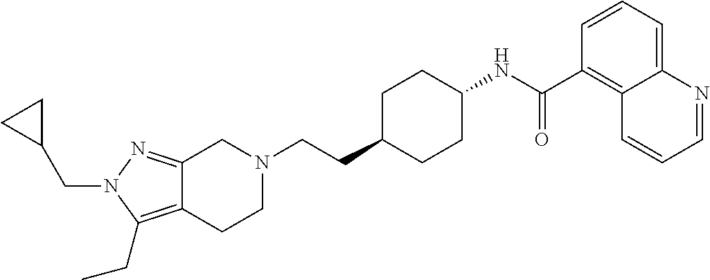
N1(CC2CC2)C(CC)=C2C(=N1)CN(CCC1CCC(NC(C3=C4C(=CC=C3)N=CC=C4)=O)CC1)CC2
